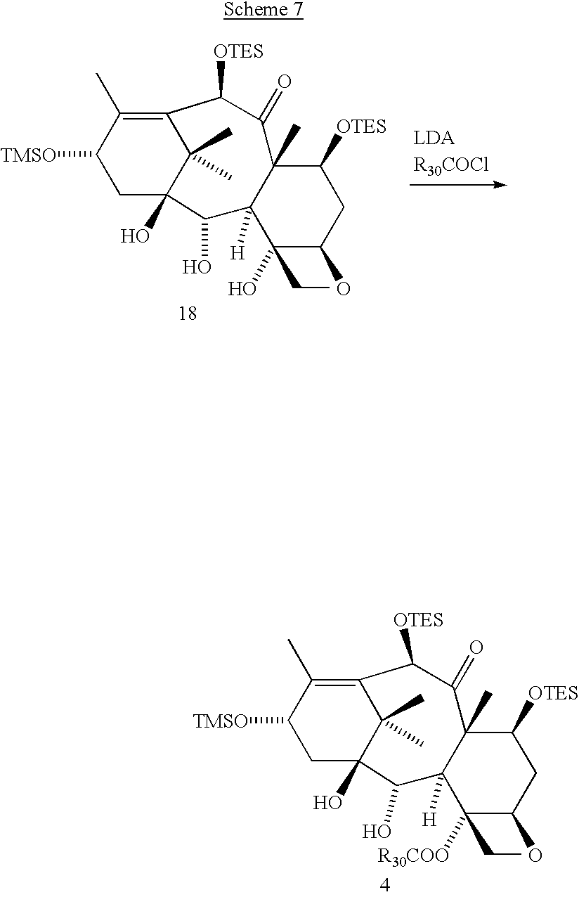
C1([OTES])C(=O)C2(C)C([H])(C(O)C3(O)CC([TMSO])C(C)=C1C3(C)C)C(CC)(O)C(O)CC2[OTES].C1([OTES])C(=O)C2(C)C([H])(C(O)C3(O)CC([TMSO])C(C)=C1C3(C)C)C(CC)([R30COO])C(O)CC2[OTES]
